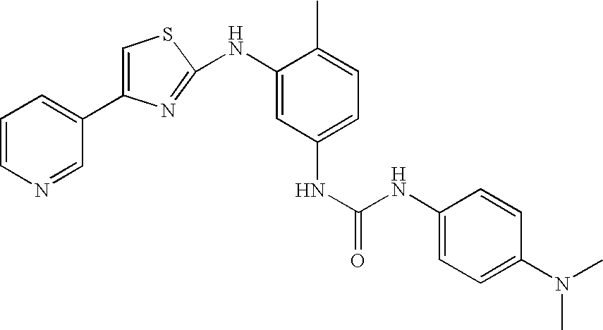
C1=CC=C(C2=CSC(NC3=CC(NC(=O)NC4=CC=C(N(C)C)C=C4)=CC=C3C)=N2)C=N1
